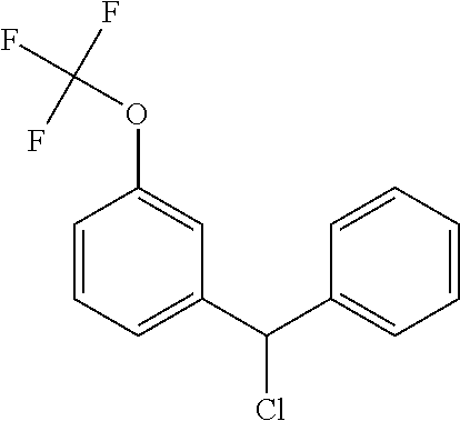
C1(C(C2=CC=CC=C2)Cl)=CC=CC(OC(F)(F)F)=C1
